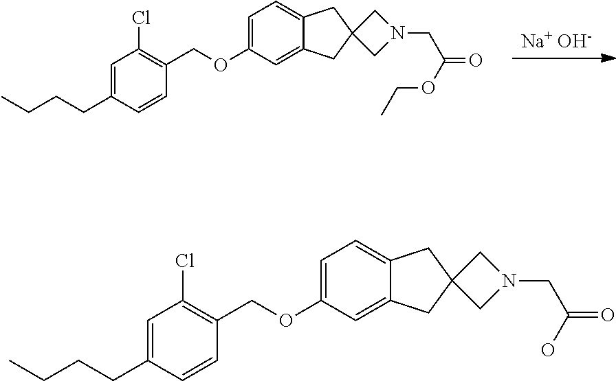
C1(OCC2=C(Cl)C=C(CCCC)C=C2)=CC=C2C(=C1)CC1(C2)CN(CC(=O)O)C1.[Na+ OH-].C1(OCC2=C(Cl)C=C(CCCC)C=C2)=CC=C2C(=C1)CC1(C2)CN(CC(=O)OCC)C1
